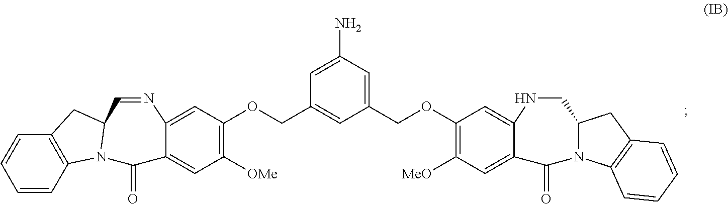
C1(OCC2=CC(N)=CC(COC3=C([OMe])C=C4C(=C3)N=CC3N(C4=O)C4=C(C3)C=CC=C4)=C2)=C([MeO])C=C2C(=C1)NCC1N(C2=O)C2=C(C1)C=CC=C2
